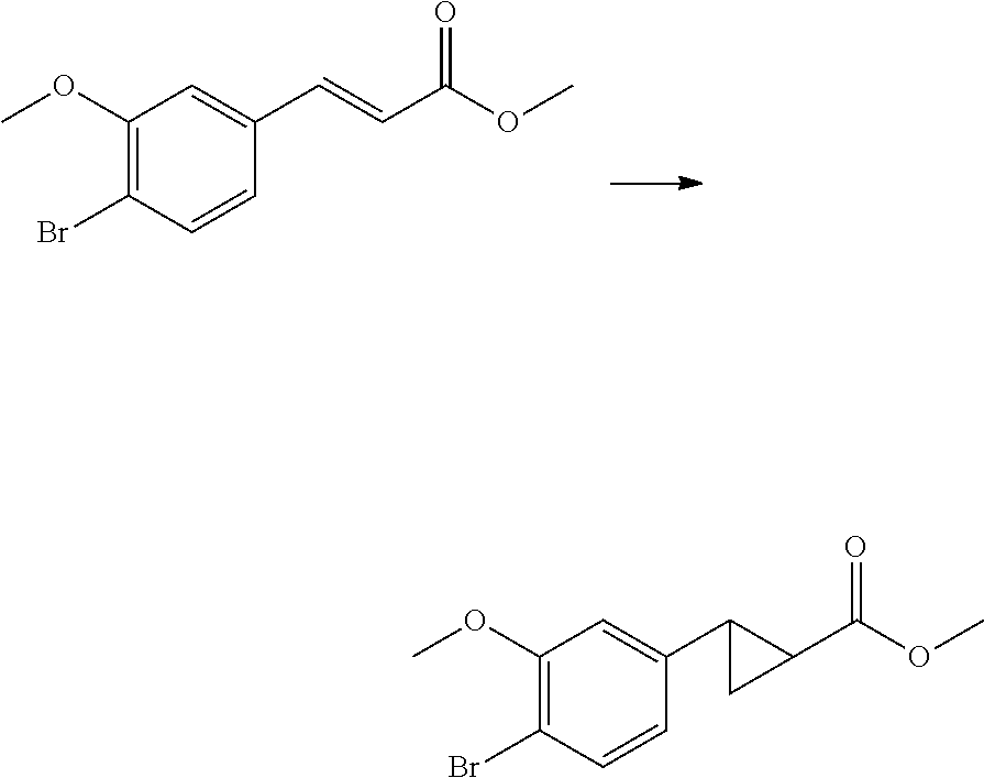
C1(OC)=C(Br)C=CC(C=CC(OC)=O)=C1.C1(OC)=C(Br)C=CC(C2C(C(OC)=O)C2)=C1
